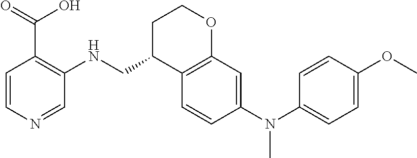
C1=CN=CC(NCC2C3=C(OCC2)C=C(N(C2=CC=C(OC)C=C2)C)C=C3)=C1C(=O)O
